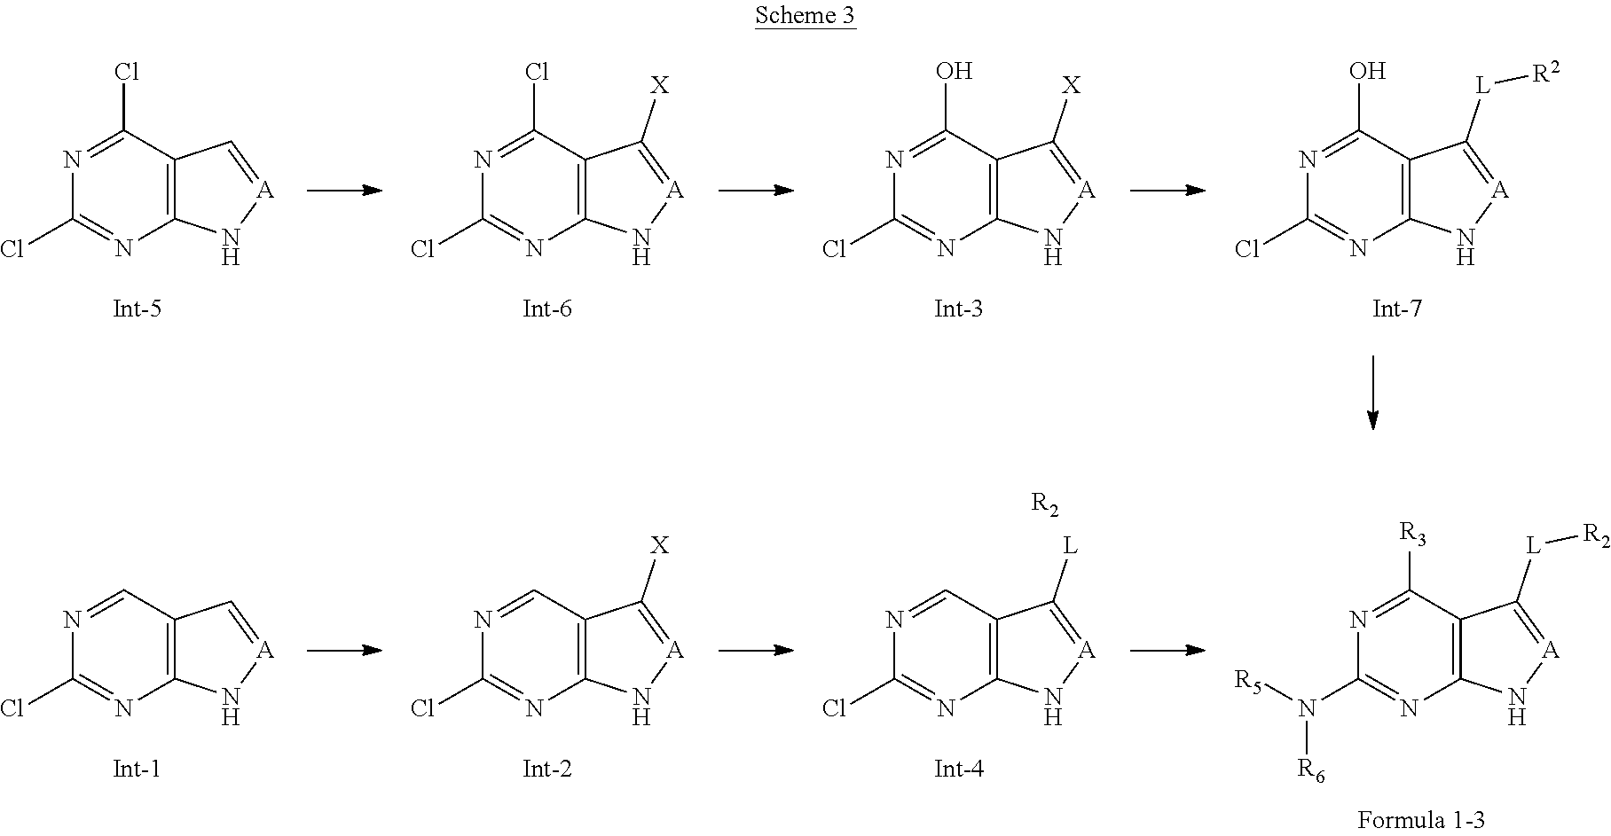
C12=C(C(Cl)=NC(Cl)=N1)C=[A]N2.C12=C(C(Cl)=NC(Cl)=N1)C([X])=[A]N2.C12=C(C(O)=NC(Cl)=N1)C([X])=[A]N2.C12=C(C(O)=NC(Cl)=N1)C([L][R2])=[A]N2.C12=C(C=NC(Cl)=N1)C=[A]N2.C12=C(C=NC(Cl)=N1)C([X])=[A]N2.C12=C(C=NC(Cl)=N1)C([L])=[A]N2.[R2].C12=C(C([R3])=NC(N([R6])[R5])=N1)C([L][R2])=[A]N2
